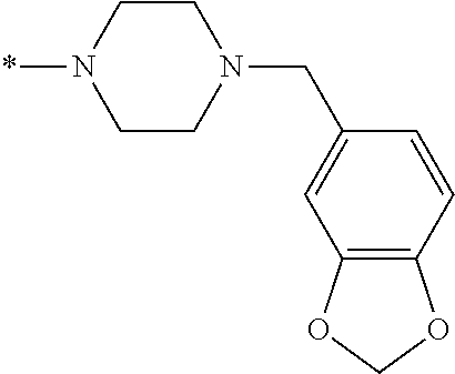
C1CN(CC2=CC3=C(C=C2)OCO3)CCN1*
